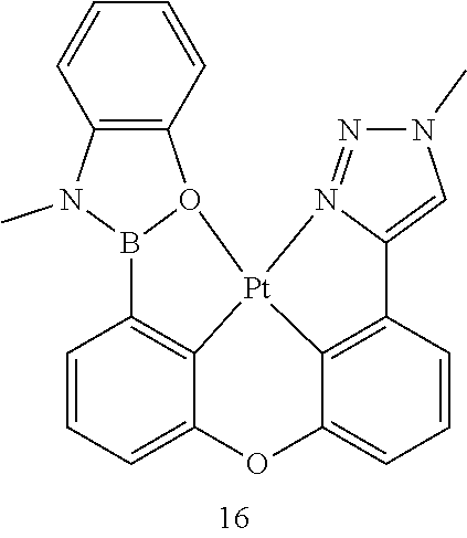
C1=CC=C2C3=C1B1O(C4=C(N1C)C=CC=C4)[Pt]31C3=C(C=CC=C3O2)C2=CN(C)N=N21
